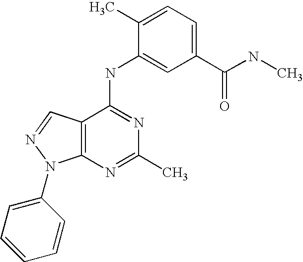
C12=C(C(NC3=CC(C(NC)=O)=CC=C3C)=NC(C)=N1)C=NN2C1=CC=CC=C1
